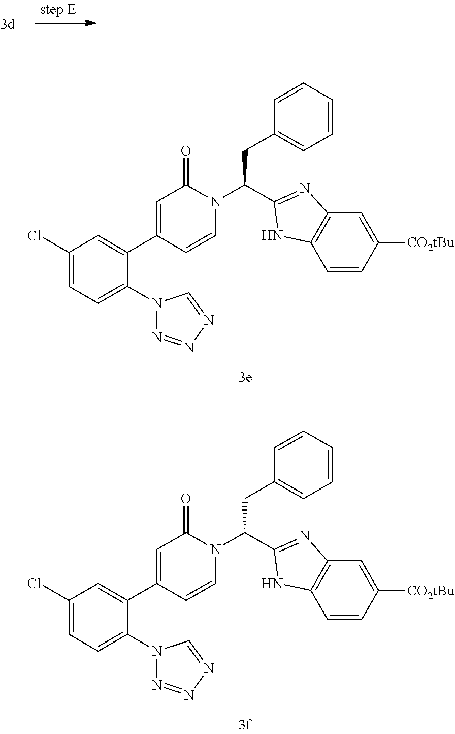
C1(Cl)=CC=C(N2N=NN=C2)C(C2=CC(=O)N(C(CC3=CC=CC=C3)C3=NC4=C(C=CC([CO2tBu])=C4)N3)C=C2)=C1.C1(Cl)=CC=C(N2N=NN=C2)C(C2=CC(=O)N(C(CC3=CC=CC=C3)C3=NC4=C(C=CC([CO2tBu])=C4)N3)C=C2)=C1
